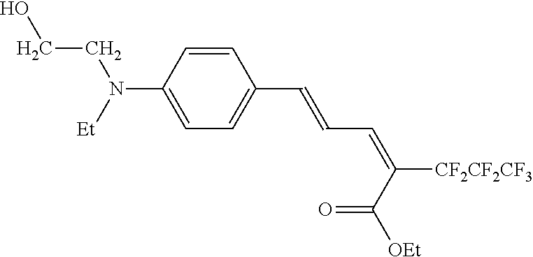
C1=CC(C=CC=C(C([OEt])=O)[CF2CF2CF3])=CC=C1N([Et])CCO
